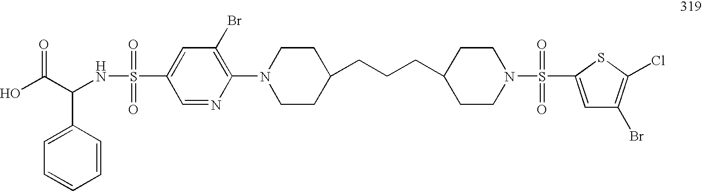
N(S(=O)(=O)C1=CC(Br)=C(N2CCC(CCCC3CCN(S(=O)(=O)C4=CC(Br)=C(Cl)S4)CC3)CC2)N=C1)C(C(O)=O)C1=CC=CC=C1
